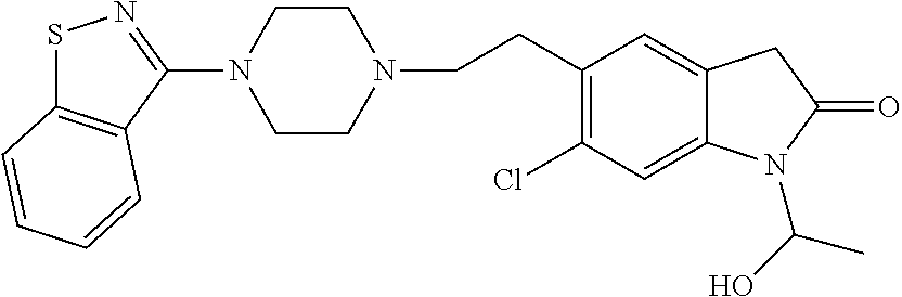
C1CN(CCC2=C(Cl)C=C3C(=C2)CC(=O)N3C(O)C)CCN1C1=NSC2=C1C=CC=C2
